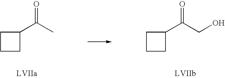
C1CCC1C(CO)=O.C1CCC1C(C)=O
